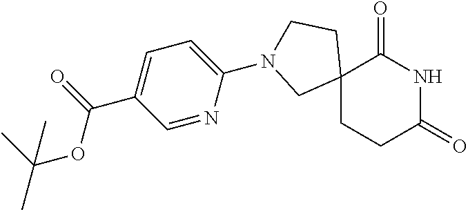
C12(CCC(=O)NC1=O)CCN(C1=CC=C(C(=O)OC(C)(C)C)C=N1)C2
